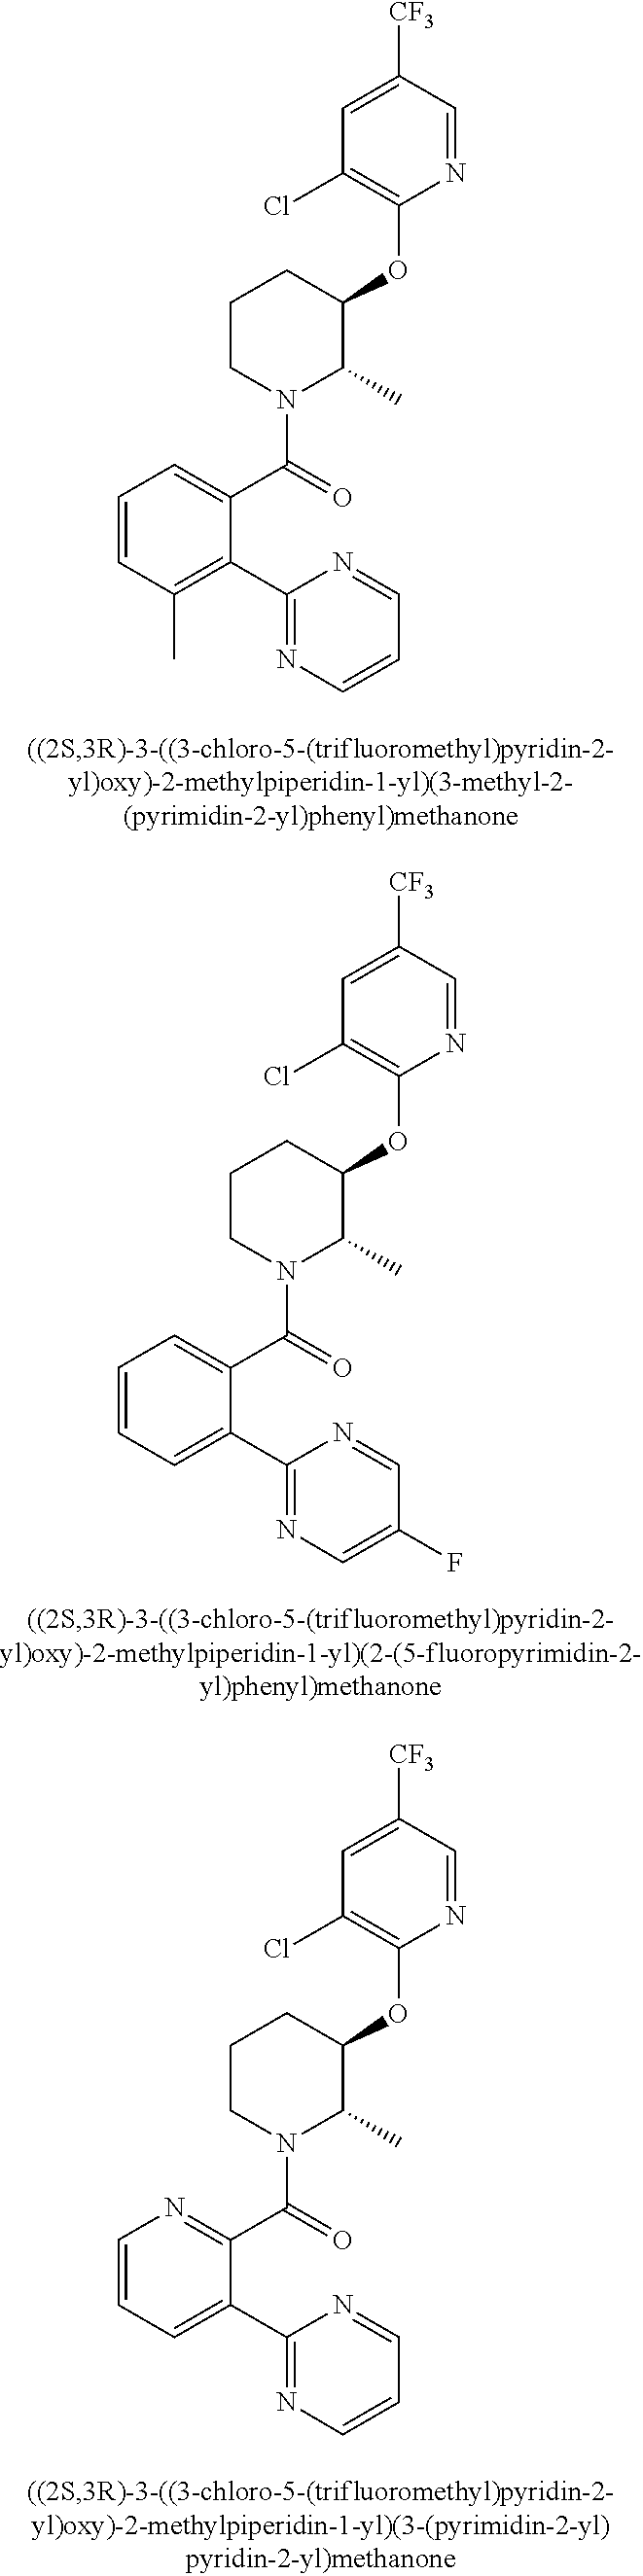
C1(OC2CCCN(C(C3=CC=CC(C)=C3C3=NC=CC=N3)=O)C2C)=C(Cl)C=C([CF3])C=N1.C1(OC2CCCN(C(C3=CC=CC=C3C3=NC=C(F)C=N3)=O)C2C)=C(Cl)C=C([CF3])C=N1.C1(OC2CCCN(C(C3=NC=CC=C3C3=NC=CC=N3)=O)C2C)=C(Cl)C=C([CF3])C=N1
